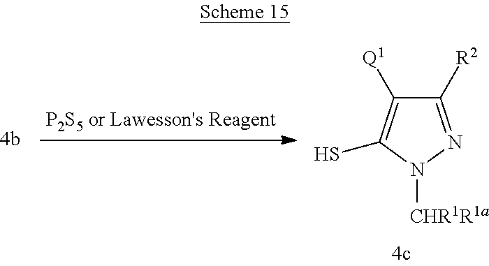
C1([R2])=NN([CHR1R1a])C(S)=C1[Q1]
